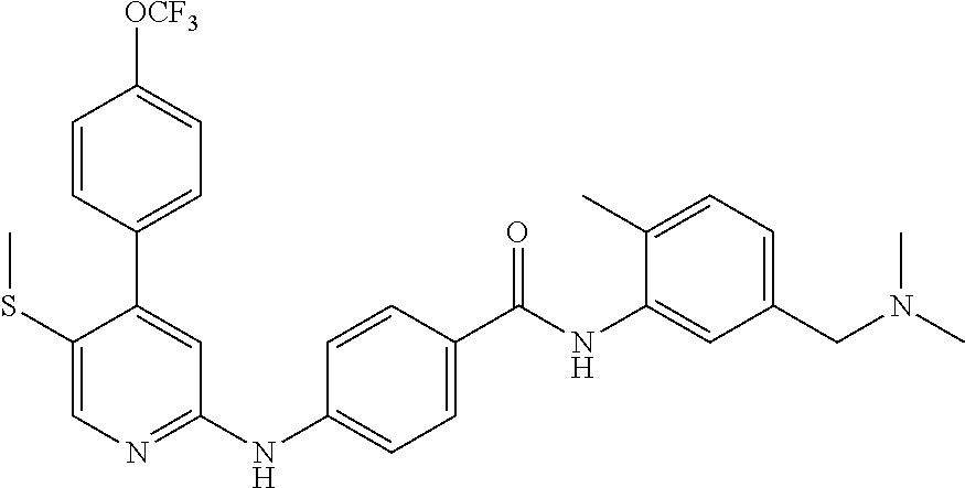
C1(C2=CC(NC3=CC=C(C(NC4=CC(CN(C)C)=CC=C4C)=O)C=C3)=NC=C2SC)=CC=C([OCF3])C=C1
